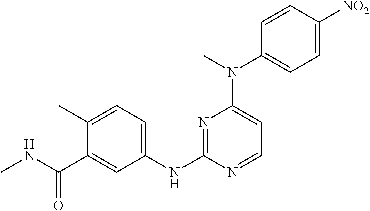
C1(C)=CC=C(NC2=NC(N(C)C3=CC=C([NO2])C=C3)=CC=N2)C=C1C(NC)=O
